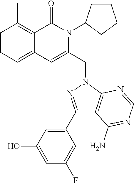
C1=CC=C2C(=C1C)C(=O)N(C1CCCC1)C(CN1C3=C(C(N)=NC=N3)C(C3=CC(O)=CC(F)=C3)=N1)=C2
